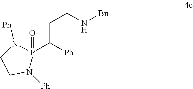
[Ph]N1P(C([Ph])CCN[Bn])(=O)N([Ph])CC1
